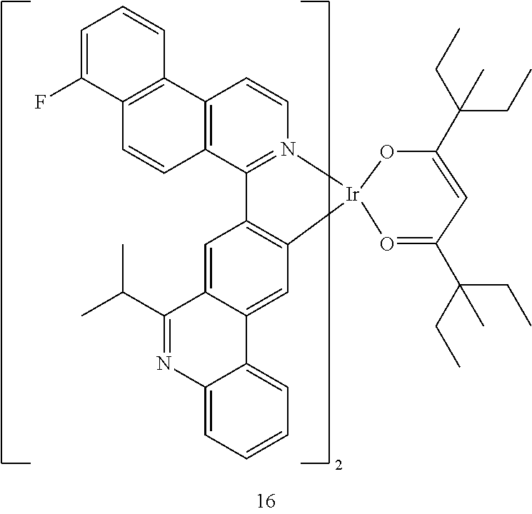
C12=C(C3=C(C=C1)C1=N(C=C3)[Ir]3(C4=C1C=C1C(=C4)C4=CC=CC=C4N=C1C(C)C)OC(C(CC)(CC)C)=CC(C(CC)(CC)C)=O3)C=CC=C2F
